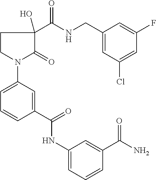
N(C(=O)C1(O)C(=O)N(C2=CC=CC(C(NC3=CC=CC(C(=O)N)=C3)=O)=C2)CC1)CC1=CC(Cl)=CC(F)=C1
